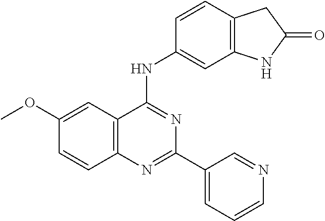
C1(OC)=CC2=C(C=C1)N=C(C1=CC=CN=C1)N=C2NC1=CC2=C(C=C1)CC(=O)N2
